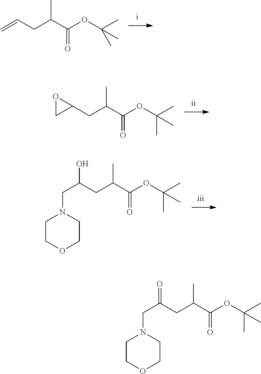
CC(C(OC(C)(C)C)=O)CC=C.CC(C(OC(C)(C)C)=O)CC1OC1.CC(C(OC(C)(C)C)=O)CC(CN1CCOCC1)O.CC(C(OC(C)(C)C)=O)CC(CN1CCOCC1)=O
